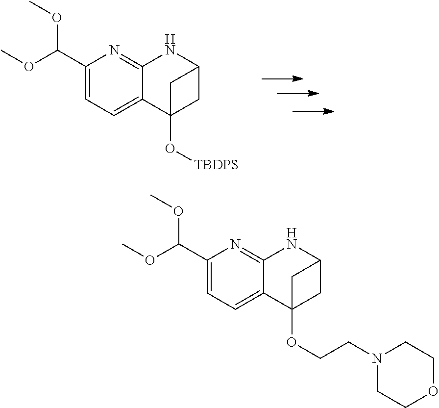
O(C)C(C1=CC=C2C(=N1)NC1CC2(O[TBDPS])C1)OC.O(C)C(C1=CC=C2C(=N1)NC1CC2(OCCN2CCOCC2)C1)OC
